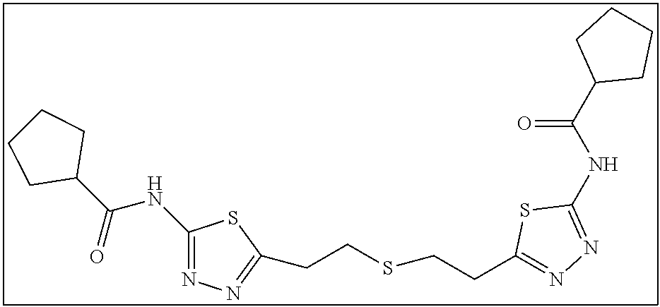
C1(NC(=O)C2CCCC2)=NN=C(CCSCCC2=NN=C(NC(C3CCCC3)=O)S2)S1
